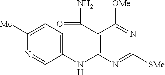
C1([Me])=CC=C(NC2=C(C(=O)N)C([OMe])=NC([SMe])=N2)C=N1
